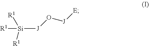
[R1][Si]([J]O[J][E])([R1])[R1]
